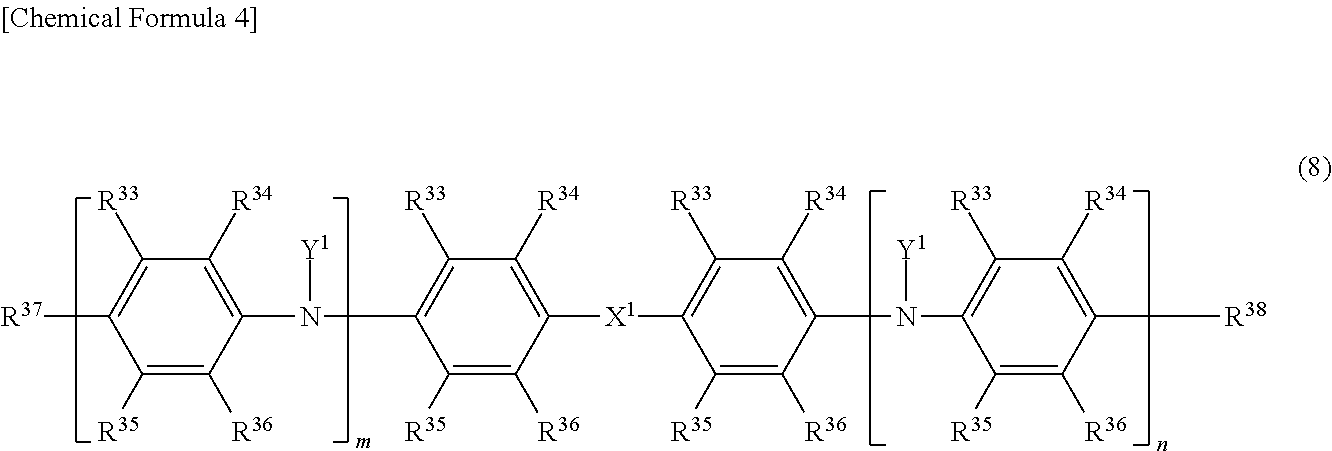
C1([R33])=C([R37])C([R35])=C([R36])C(N([Y1])C2=C([R33])C([R34])=C([X1]C3=C([R33])C([R34])=C(N(C4=C([R33])C([R34])=C([R38])C([R36])=C4[R35])[Y1])C([R36])=C3[R35])C([R36])=C2[R35])=C1[R34]
